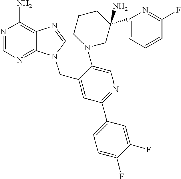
C12=C(N)N=CN=C1N(CC1=CC(C3=CC=C(F)C(F)=C3)=NC=C1N1CC(C3=CC=CC(F)=N3)(N)CCC1)C=N2
